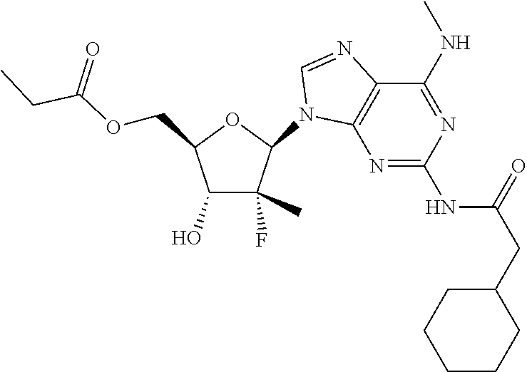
C(C(OCC1C(O)C(C)(F)C(N2C3=C(C(NC)=NC(NC(CC4CCCCC4)=O)=N3)N=C2)O1)=O)C
